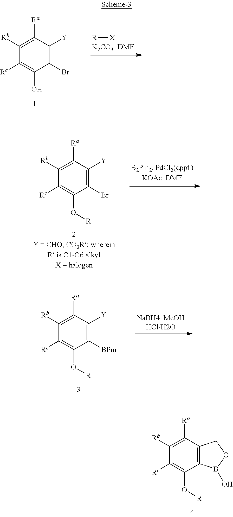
[R][X].C1(Br)=C([Y])C([Ra])=C([Rb])C([Rc])=C1O.C1(Br)=C([Y])C([Ra])=C([Rb])C([Rc])=C1O[R].C1([BPin])=C([Y])C([Ra])=C([Rb])C([Rc])=C1O[R].C12=C(C([Ra])=C([Rb])C([Rc])=C1O[R])COB2O
